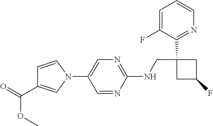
N1(C2=CN=C(NCC3(C4=NC=CC=C4F)CC(F)C3)N=C2)C=CC(C(=O)OC)=C1
